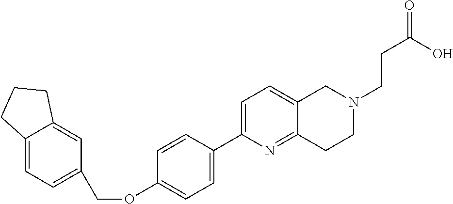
C12=CC=C(COC3=CC=C(C4=CC=C5C(=N4)CCN(CCC(=O)O)C5)C=C3)C=C1CCC2
